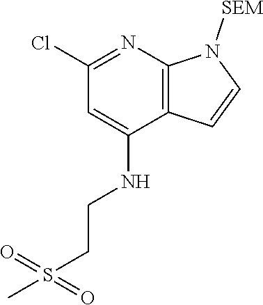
C1(Cl)=NC2=C(C(NCCS(C)(=O)=O)=C1)C=CN2[SEM]
